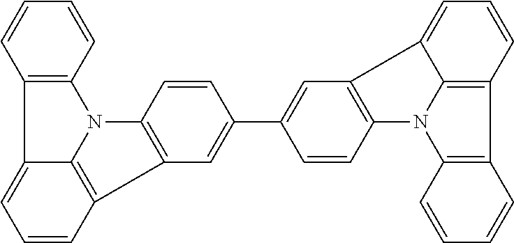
C12=C(N3C4=C(C5=C3C=CC=C5)C=CC=C14)C=CC(C1=CC3=C(C=C1)N1C4=C3C=CC=C4C3=C1C=CC=C3)=C2
